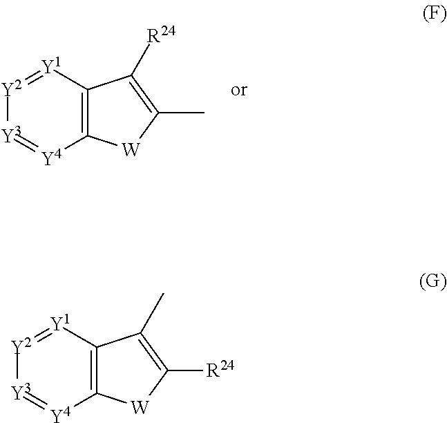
[Y1]1=[Y2][Y3]=[Y4]C2=C1C([R24])=C(C)[W]2.[Y1]1=[Y2][Y3]=[Y4]C2=C1C(C)=C([R24])[W]2
